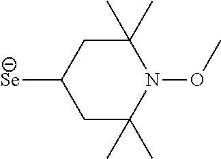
C1C(C)(C)N(OC)C(C)(C)CC1[Se]
